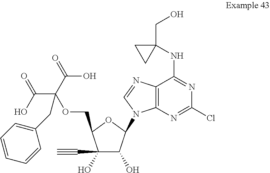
C1(C#C)(O)C(O)C(N2C3=C(C(NC4(CO)CC4)=NC(Cl)=N3)N=C2)OC1COC(C(=O)O)(C(O)=O)CC1=CC=CC=C1
